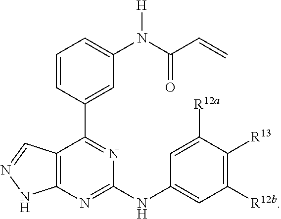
C1([R12b])=C([R13])C([R12a])=CC(NC2=NC3=C(C(C4=CC(N([H])C(=O)C=C)=CC=C4)=N2)C=NN3)=C1
